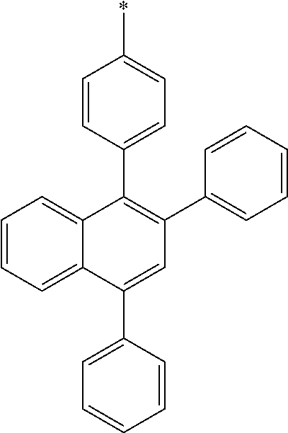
C1=CC=C2C(=C1)C(C1=CC=C(*)C=C1)=C(C1=CC=CC=C1)C=C2C1=CC=CC=C1
